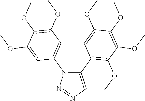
C1(C2=C(OC)C(OC)=C(OC)C(OC)=C2)=CN=NN1C1=CC(OC)=C(OC)C(OC)=C1
